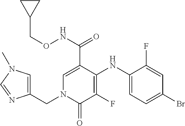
C1(NC2=C(F)C(=O)N(CC3=CN(C)C=N3)C=C2C(NOCC2CC2)=O)=CC=C(Br)C=C1F
